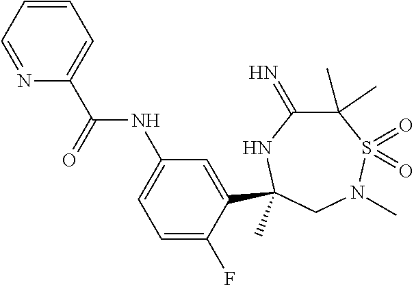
C(=O)(NC1=CC=C(F)C(C2(C)NC(=N)C(C)(C)S(=O)(=O)N(C)C2)=C1)C1=CC=CC=N1
